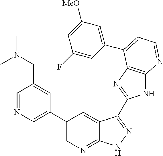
C1(C2=CN=CC(CN(C)C)=C2)=CN=C2C(=C1)C(C1=NC3=C(N1)N=CC=C3C1=CC([MeO])=CC(F)=C1)=NN2
